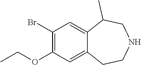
C1(Br)=C(OCC)C=C2C(=C1)C(C)CNCC2
